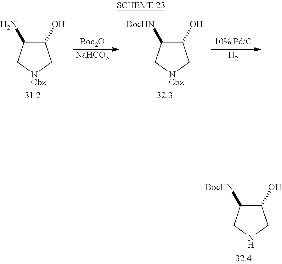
C1(O)C([BocHN])CNC1.[Boc2O].[NaHCO3].[H2].C1(O)C(N)C[NCbz]C1.C1(O)C([BocHN])C[NCbz]C1
